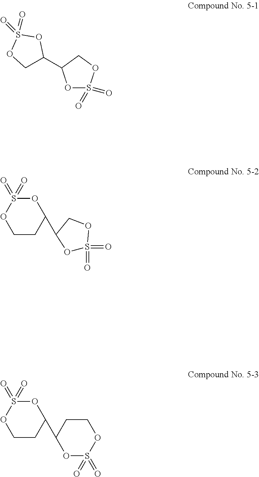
O1S(=O)(=O)OCC1C1COS(=O)(=O)O1.O1S(=O)(=O)OCC1C1OS(=O)(=O)OCC1.O1S(=O)(=O)OCCC1C1OS(=O)(=O)OCC1
